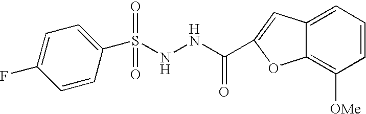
C1(S(NNC(C2=CC3=CC=CC([OMe])=C3O2)=O)(=O)=O)=CC=C(F)C=C1
